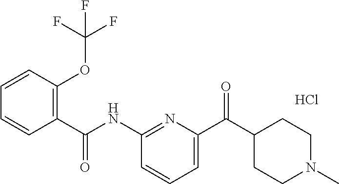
C1(NC(C2=C(OC(F)(F)F)C=CC=C2)=O)=NC(C(C2CCN(C)CC2)=O)=CC=C1.Cl
